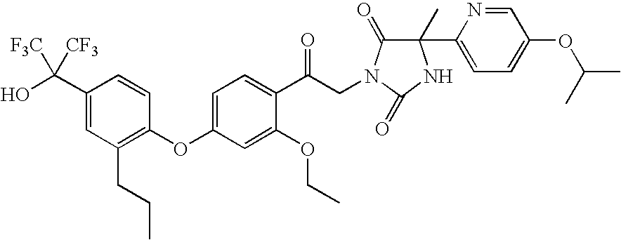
C1(C(O)([CF3])[F3C])=CC(CCC)=C(OC2=CC=C(C(CN3C(=O)C(C)(C4=CC=C(OC(C)C)C=N4)NC3=O)=O)C(OCC)=C2)C=C1
